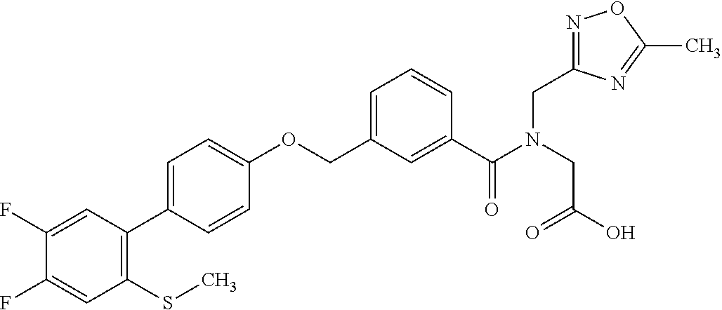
C1(F)=CC(C2=CC=C(OCC3=CC=CC(C(N(CC(O)=O)CC4=NOC(C)=N4)=O)=C3)C=C2)=C(SC)C=C1F
